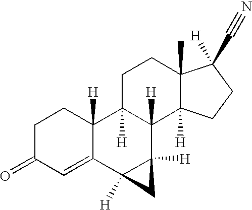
C1=C2C([H])(CCC1=O)C1([H])C([H])(C3([H])C2([H])C3)C2([H])C(C)(CC1)C(C#N)([H])CC2
